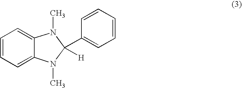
C1=CC=C2C(=C1)N(C)C(C1=CC=CC=C1)([H])N2C
